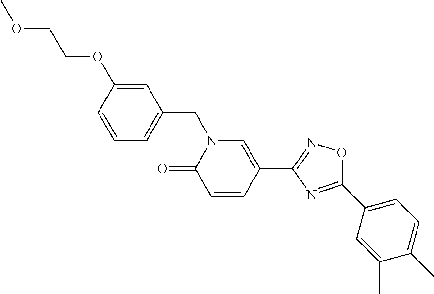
C1=CC(OCCOC)=CC(CN2C(=O)C=CC(C3=NOC(C4=CC=C(C)C(C)=C4)=N3)=C2)=C1
